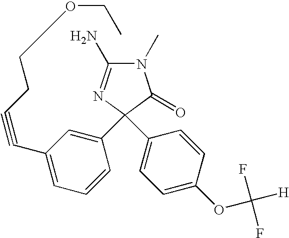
N1(C)C(N)=NC(C2=CC(C#CCCOCC)=CC=C2)(C2=CC=C(OC([H])(F)F)C=C2)C1=O
